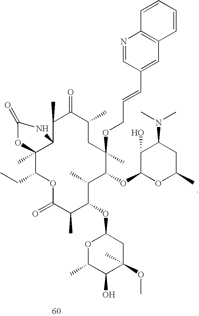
C1(C)C2C(C)(C(CC)OC(=O)C(C)C(OC3OC(C)C(O)C(OC)(C)C3)C(C)C(OC3OC(C)CC(N(C)C)C3O)C(OCC=CC3=CC4=C(N=C3)C=CC=C4)(C)CC(C)C1=O)OC(=O)N2
